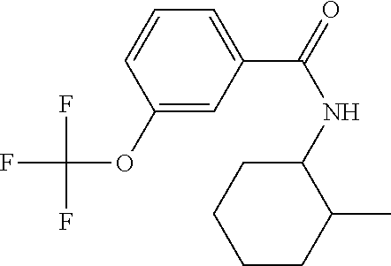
C1CCC(C)C(NC(C2=CC=CC(OC(F)(F)F)=C2)=O)C1
